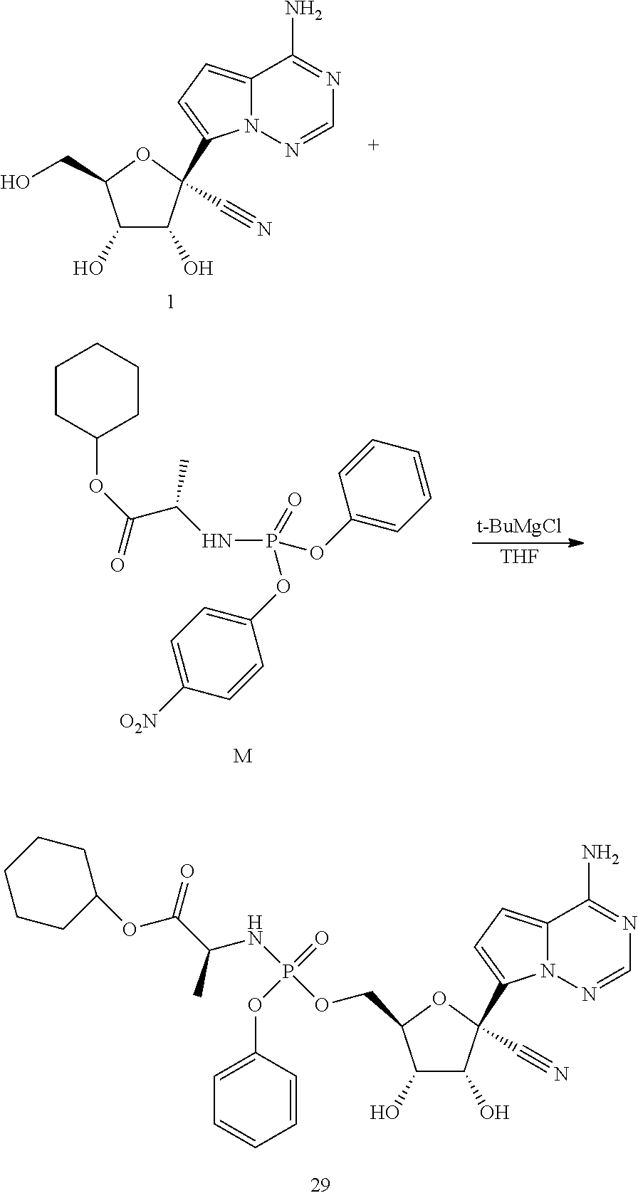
C1(O)C(O)C(C2=CC=C3N2N=CN=C3N)(C#N)OC1CO.C1(O)C(O)C(C#N)(C2=CC=C3N2N=CN=C3N)OC1COP(NC(C(OC1CCCCC1)=O)C)(=O)OC1=CC=CC=C1.[t-BuMgCl].[THF].[M].N(P(=O)(OC1=CC=C([O2N])C=C1)OC1=CC=CC=C1)C(C(=O)OC1CCCCC1)C
